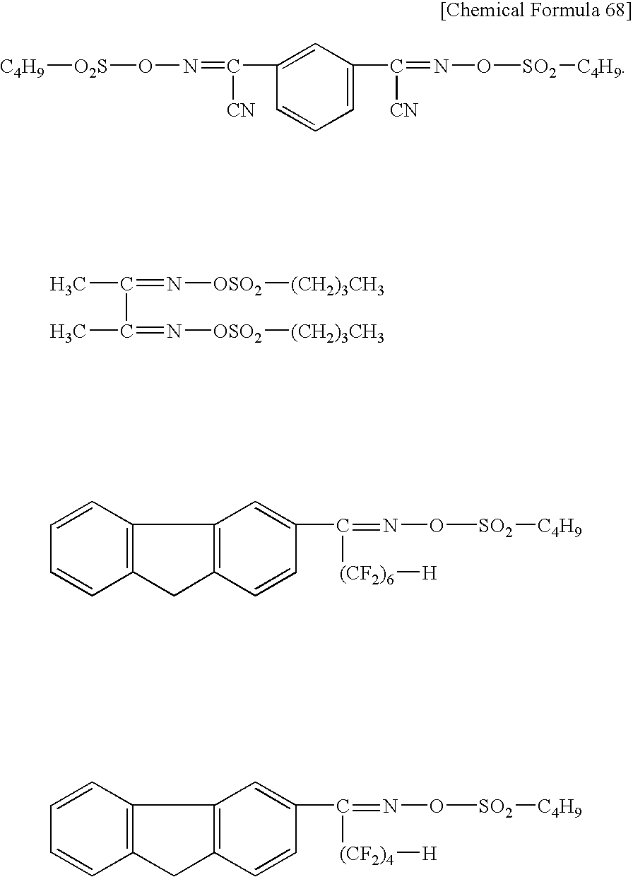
C1=C(C(=NO[SO2][C4H9])[CN])C=C(C(=NO[O2S][C4H9])[CN])C=C1.CC(=N[OSO2][(CH2)3CH3])C(C)=N[OSO2][(CH2)3CH3].C12=C(CC3=C1C=C(C(=NO[SO2][C4H9])[(CF2)6][H])C=C3)C=CC=C2.C12=C(CC3=C1C=C(C(=NO[SO2][C4H9])[(CF2)4][H])C=C3)C=CC=C2
